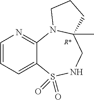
C1=CC=C2C(=N1)N1C(C)(CNS2(=O)=O)CCC1
